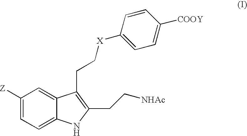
C1([Z])=CC=C2C(=C1)C(CC[X]C1=CC=C([COOY])C=C1)=C(CC[NHAc])N2
